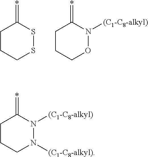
C1CCSSC1=*.C1CCON([(C1-C8-alkyl)])C1=*.C1CCN([(C1-C8-alkyl)])N([(C1-C8-alkyl)])C1=*
